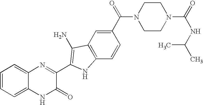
C1=C2C(=CC=C1)N=C(C1=C(N)C3=C(C=CC(C(=O)N4CCN(C(=O)NC(C)C)CC4)=C3)N1)C(=O)N2
